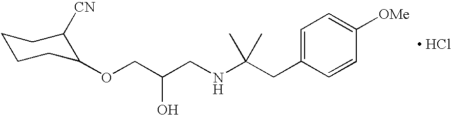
[ HCl].C(C(CNC(CC1=CC=C([OMe])C=C1)(C)C)O)OC1CCCCC1[CN]
